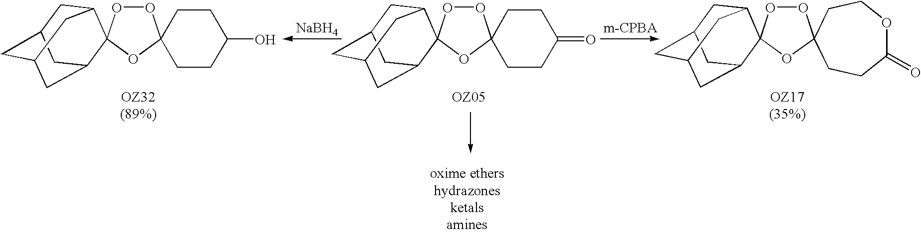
C1C2CC3CC(C2)C2(C1C3)OOC1(O2)CCC(O)CC1.C1C2CC3CC(C2)C2(C1C3)OOC1(O2)CCC(=O)CC1.[NaBH4].[m-CPBA].C1C2CC3CC(C2)C2(C1C3)OOC1(O2)CCOC(=O)CC1
